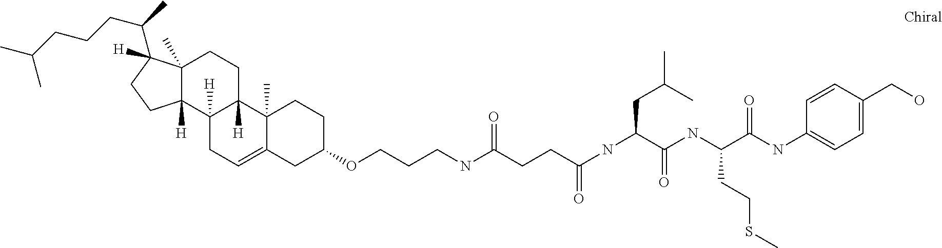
C12(C)C([H])(C3([H])C([H])(CC1)C1(C)C(=CC3)CC(OCCCNC(=O)CCC(=O)NC(CC(C)C)C(NC(C(NC3=CC=C(CO)C=C3)=O)CCSC)=O)CC1)CCC2(C(C)CCCC(C)C)[H]
